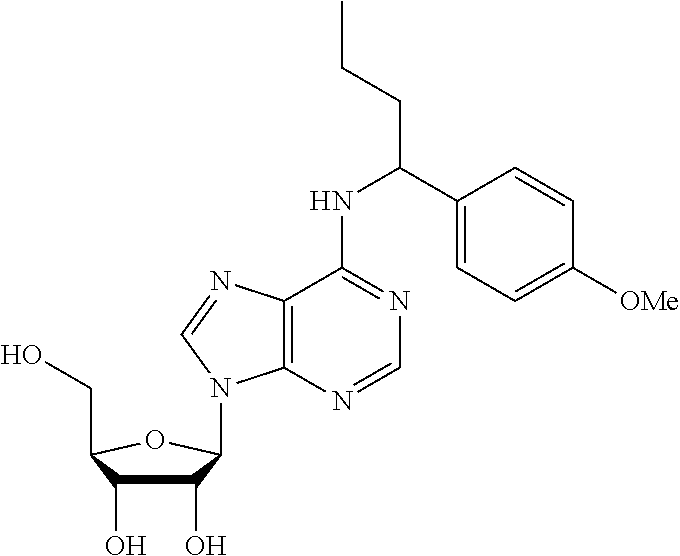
C(C1=CC=C([OMe])C=C1)(NC1=NC=NC2=C1N=CN2C1C(O)C(O)C(CO)O1)CCC
